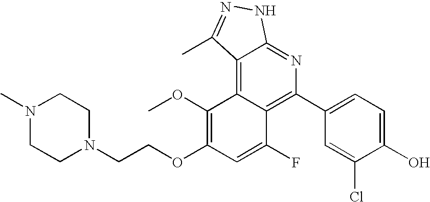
C1(C2=C3C(=C4C(=N2)NN=C4C)C(OC)=C(OCCN2CCN(C)CC2)C=C3F)=CC=C(O)C(Cl)=C1
